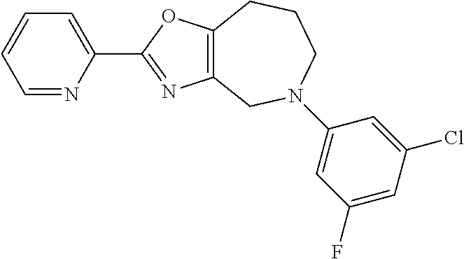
C1=NC(C2=NC3=C(O2)CCCN(C2=CC(F)=CC(Cl)=C2)C3)=CC=C1
